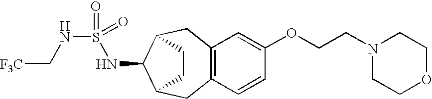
C12=C(C=CC(OCCN3CCOCC3)=C1)CC1C(NS(NC[F3C])(=O)=O)C(C2)CC1
